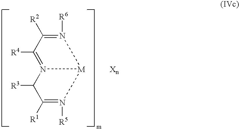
C1([R1])=N([R5])[M]2N(=C([R4])C([R2])=N2[R6])C1[R3]
